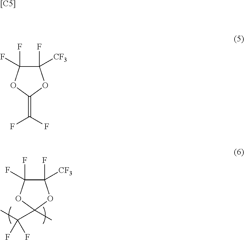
C1(F)([CF3])C(F)(F)OC(C(C)(F)F)(C)O1.C1(F)([CF3])C(F)(F)OC(=C(F)F)O1.[[C5]]
